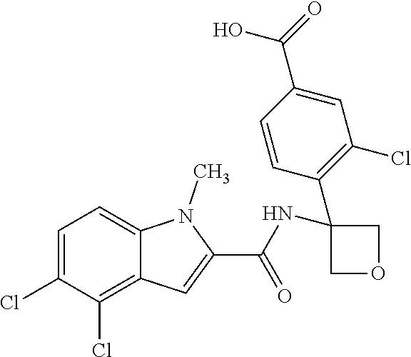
C1=C(Cl)C(Cl)=C2C(=C1)N(C)C(C(NC1(C3=C(Cl)C=C(C(O)=O)C=C3)COC1)=O)=C2
